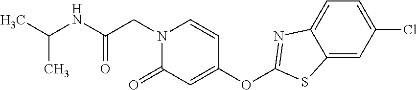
C1=C2C(=CC(Cl)=C1)SC(OC1=CC(=O)N(CC(NC(C)C)=O)C=C1)=N2
